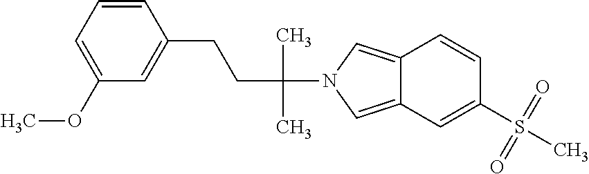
C1=CC=C(OC)C=C1CCC(N1C=C2C(=C1)C=CC(S(C)(=O)=O)=C2)(C)C
